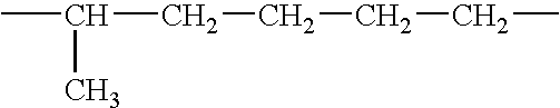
CC(CCCCC)C
